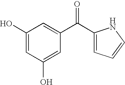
C1(C(C2=CC=CN2)=O)=CC(O)=CC(O)=C1
